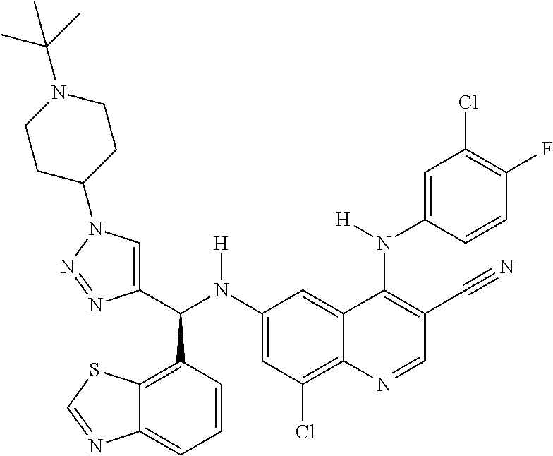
C1(N(C(C2=CN(C3CCN(C(C)(C)C)CC3)N=N2)C2=C3C(=CC=C2)N=CS3)[H])=CC(Cl)=C2C(=C1)C(N(C1=CC(Cl)=C(F)C=C1)[H])=C(C#N)C=N2
